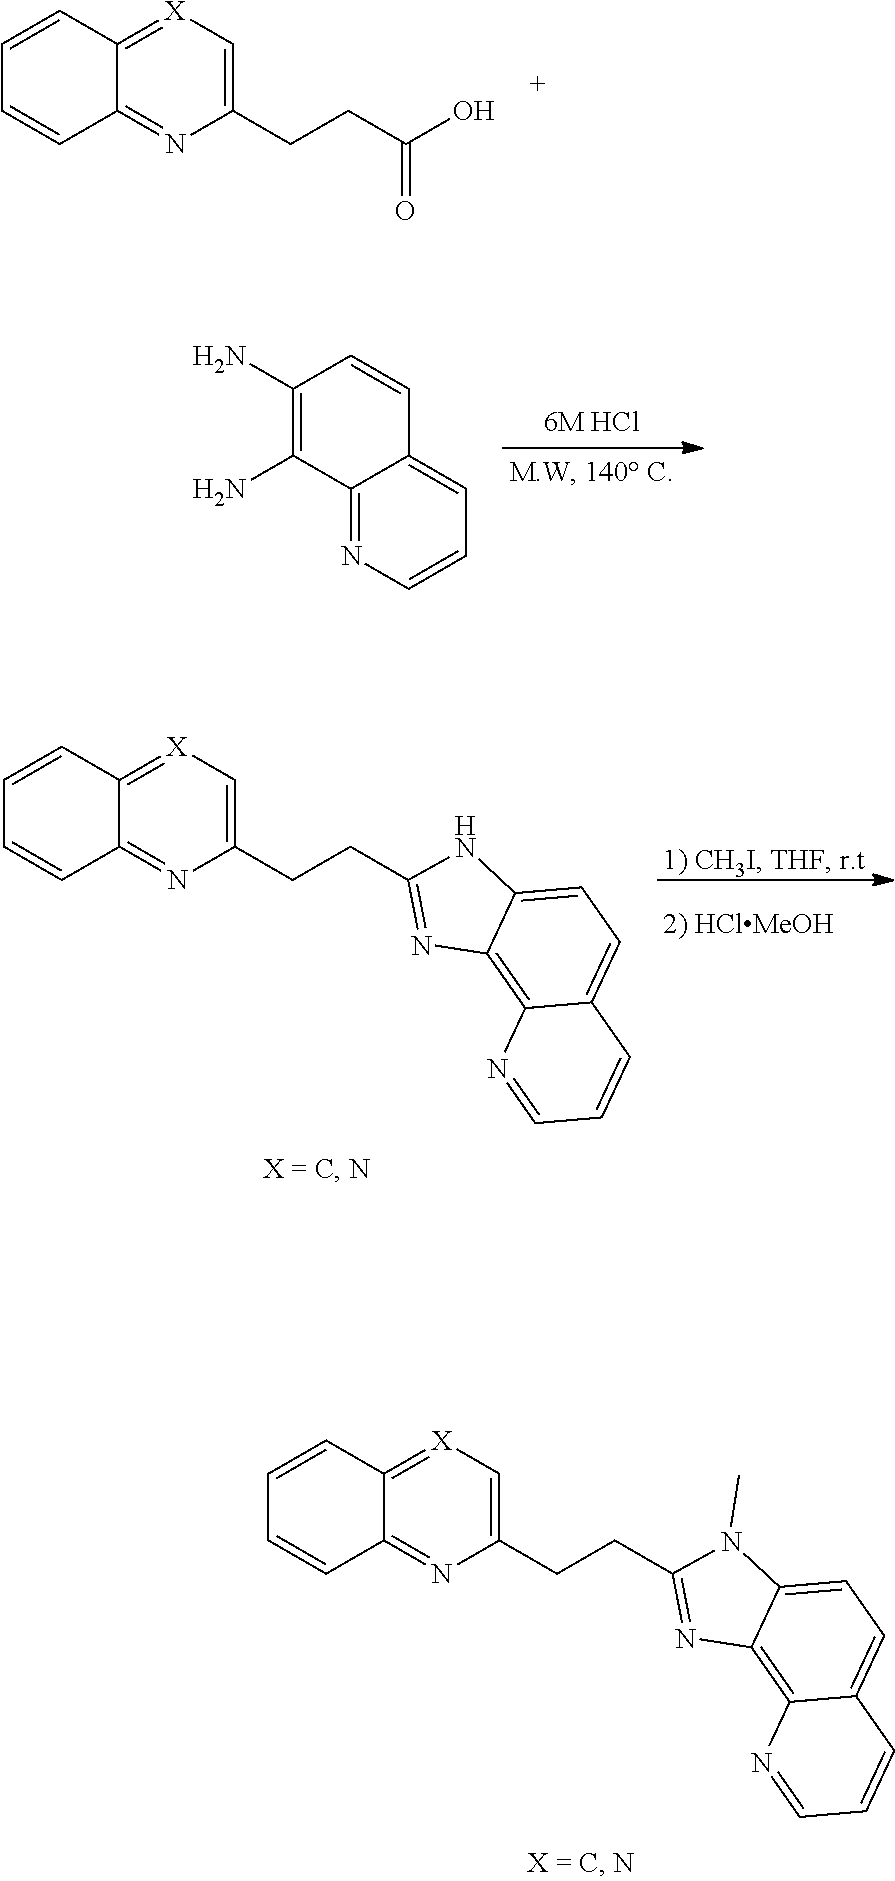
C1(CCC2=NC3=C4C(=CC=C3N2C)C=CC=N4)=C[X]=C2C(=N1)C=CC=C2.C1(CCC(O)=O)=C[X]=C2C(=N1)C=CC=C2.C12=NC=CC=C1C=CC(N)=C2N.C1(CCC2=NC3=C4C(=CC=C3N2)C=CC=N4)=C[X]=C2C(=N1)C=CC=C2
